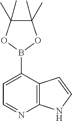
C1(C)(C)C(C)(C)OB(C2=CC=NC3=C2C=CN3)O1
